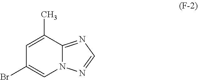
C12=NC=NN1C=C(Br)C=C2C
